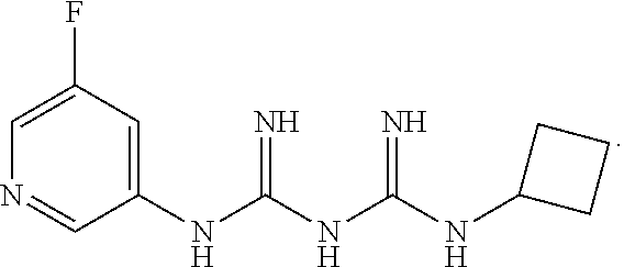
C1(NC(NC(NC2CCC2)=N)=N)=CC(F)=CN=C1
